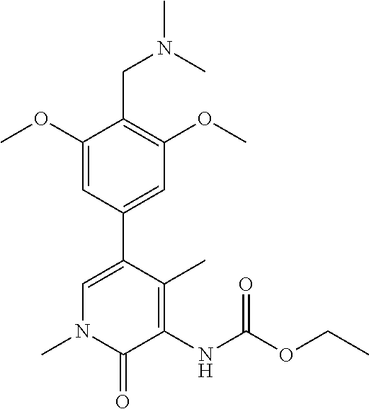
N1(C)C(=O)C(NC(=O)OCC)=C(C)C(C2=CC(OC)=C(CN(C)C)C(OC)=C2)=C1
